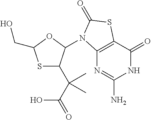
S1C(C(C(O)=O)(C)C)C(N2C3=C(C(=O)NC(N)=N3)SC2=O)OC1CO
